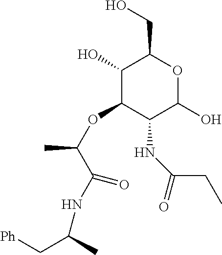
C1(O)C(OC(C(NC(C[Ph])C)=O)C)C(NC(=O)CC)C(O)OC1CO
